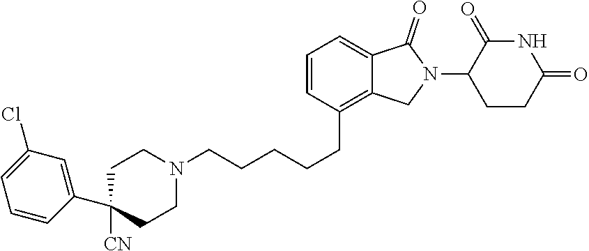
C1=CC(CCCCCN2CCC(C3=CC(Cl)=CC=C3)([CN])CC2)=C2C(=C1)C(=O)N(C1CCC(=O)NC1=O)C2
